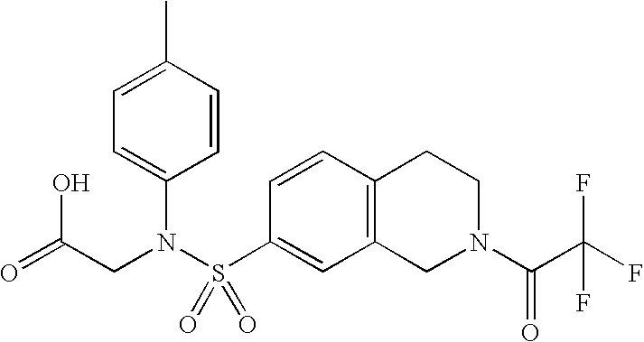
O=C(CN(S(C1=CC2=C(C=C1)CCN(C(C(F)(F)F)=O)C2)(=O)=O)C1=CC=C(C)C=C1)O
